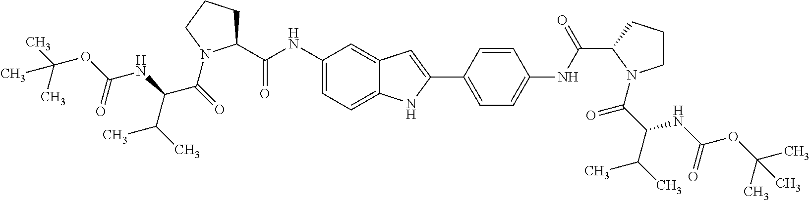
C(C(=O)N1C(C(=O)NC2=CC=C3C(=C2)C=C(C2=CC=C(NC(=O)C4CCCN4C(=O)C(C(C)C)NC(OC(C)(C)C)=O)C=C2)N3)CCC1)(C(C)C)NC(OC(C)(C)C)=O
